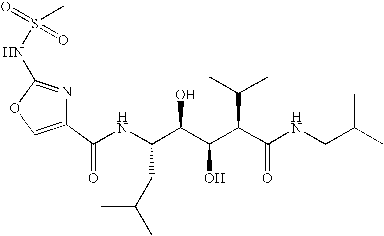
C1(C(NC(C(C(C(C(NCC(C)C)=O)C(C)C)O)O)CC(C)C)=O)=COC(NS(=O)(=O)C)=N1
